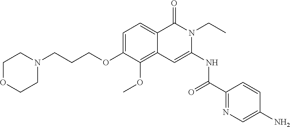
C1=C(OCCCN2CCOCC2)C(OC)=C2C(=C1)C(=O)N(CC)C(NC(=O)C1=NC=C(N)C=C1)=C2
